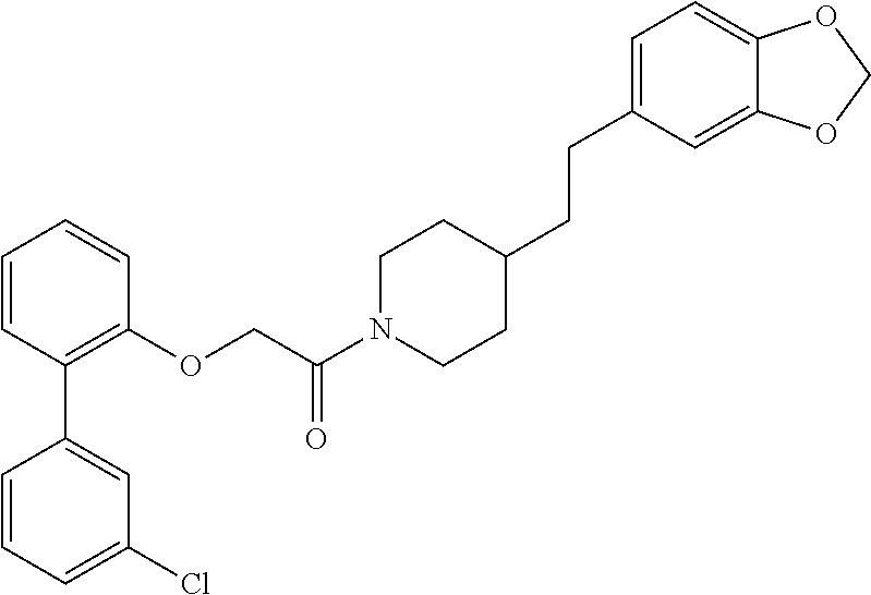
C1=CC(C2=CC(Cl)=CC=C2)=C(OCC(N2CCC(CCC3=CC=C4C(=C3)OCO4)CC2)=O)C=C1
